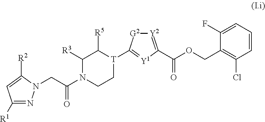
C1([R1])=NN(CC(N2CC[T](C3=[Y1]C(C(=O)OCC4=C(Cl)C=CC=C4F)=[Y2][G2]3)C([R5])C2[R3])=O)C([R2])=C1
